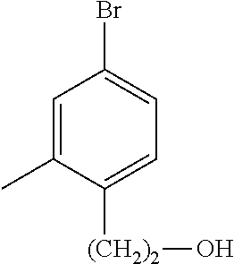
C1=C(C)C([(CH2)2]O)=CC=C1Br
